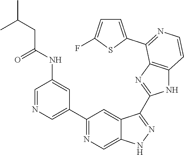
C1=NC=C(C2=NC=C3C(=C2)C(C2=NC4=C(N2)C=CN=C4C2=CC=C(F)S2)=NN3)C=C1NC(CC(C)C)=O
